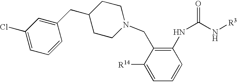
C1([R14])=CC=CC(NC(=O)N[R3])=C1CN1CCC(CC2=CC(Cl)=CC=C2)CC1
